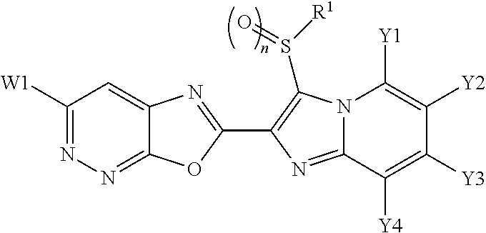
C1([W1])=NN=C2C(=C1)N=C(C1=C(S([R1])=O)N3C(=N1)C([Y4])=C([Y3])C([Y2])=C3[Y1])O2
